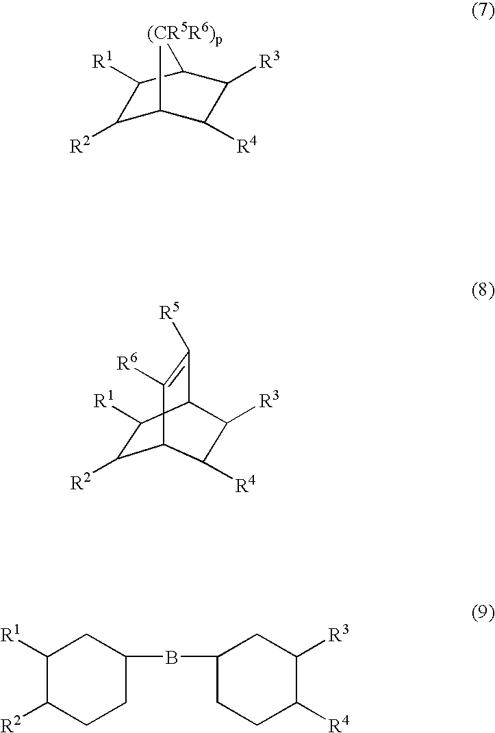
C1([R2])C2C([R4])C([R3])C(C1[R1])[(CR5R6)p]2.C1([R2])C([R1])C2C([R5])=C([R6])C1C([R4])C2[R3].C1([R1])C([R2])CCC(BC2CCC([R4])C([R3])C2)C1
